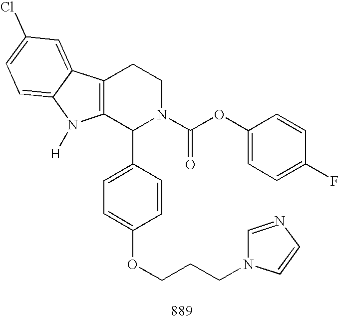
C12=C(C(C3=CC=C(OCCCN4C=NC=C4)C=C3)N(C(OC3=CC=C(F)C=C3)=O)CC1)N([H])C1=CC=C(Cl)C=C21
